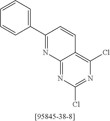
C1(C2=CC=CC=C2)=NC2=NC(Cl)=NC(Cl)=C2C=C1
